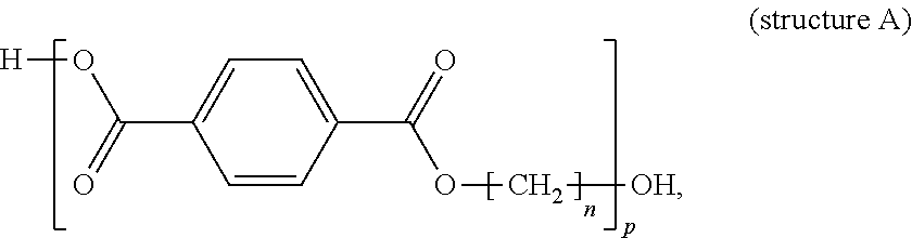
C1=CC(C(=O)OC[OH])=CC=C1C(=O)O[H]
